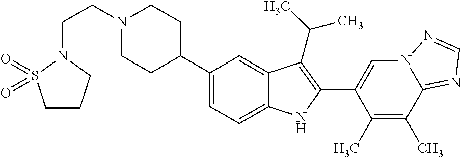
N1(CCN2S(=O)(=O)CCC2)CCC(C2=CC=C3C(=C2)C(C(C)C)=C(C2=CN4C(=NC=N4)C(C)=C2C)N3)CC1
